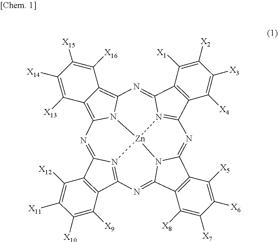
C12=C(C3=N4C1=NC1=C5C(=C6N1[Zn]41N4=C(C7=C(C4=N6)C([X1])=C([X2])C([X3])=C7[X4])N=C4C6=C(C(=N3)N41)C([X8])=C([X7])C([X6])=C6[X5])C([X16])=C([X15])C([X14])=C5[X13])C([X9])=C([X10])C([X11])=C2[X12]
